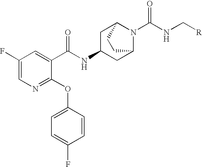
N1=C(OC2=CC=C(F)C=C2)C(C(NC2CC3N(C(=O)NC[R])C(C2)CC3)=O)=CC(F)=C1
